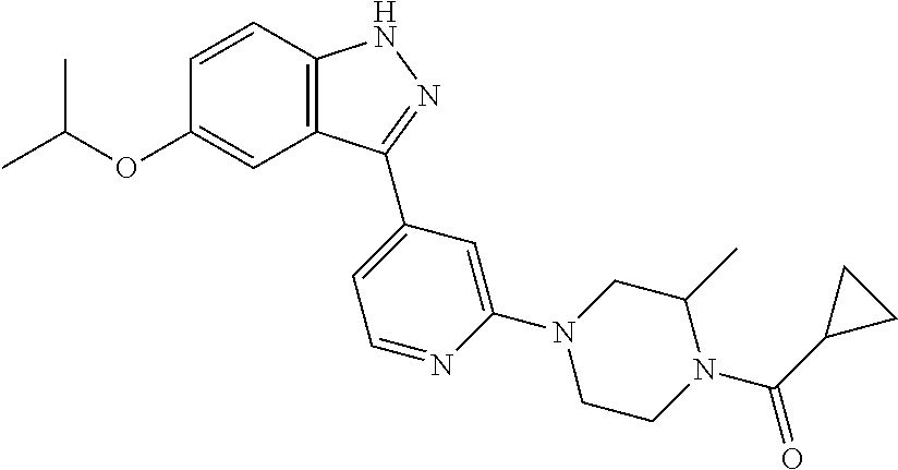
C1=CC2=C(C=C1OC(C)C)C(C1=CC=NC(N3CCN(C(=O)C4CC4)C(C)C3)=C1)=NN2
